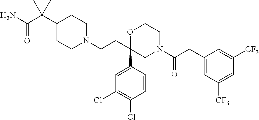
C1(C(C(=O)N)(C)C)CCN(CCC2(C3=CC(Cl)=C(Cl)C=C3)CN(C(CC3=CC([CF3])=CC([CF3])=C3)=O)CCO2)CC1
